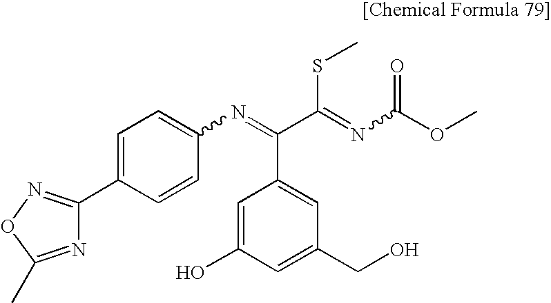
N1=C(C)ON=C1C1=CC=C(N=C(C(=NC(OC)=O)SC)C2=CC(CO)=CC(O)=C2)C=C1
